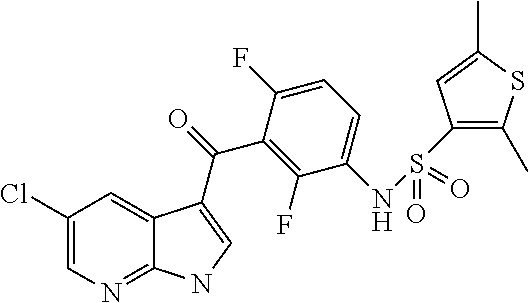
C1(Cl)=CN=C2C(=C1)C(C(=O)C1=C(F)C(NS(C3=C(C)SC(C)=C3)(=O)=O)=CC=C1F)=CN2
